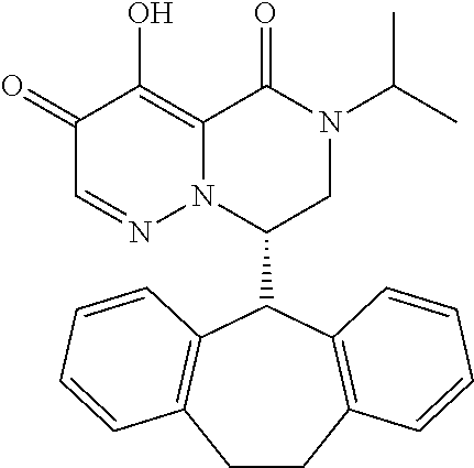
C1(=O)C=NN2C(=C1O)C(=O)N(C(C)C)CC2C1C2=C(CCC3=C1C=CC=C3)C=CC=C2
